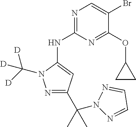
N1=C(NC2=CC(C(C)(N3N=CC=N3)C)=NN2C([D])([D])[D])N=C(OC2CC2)C(Br)=C1
